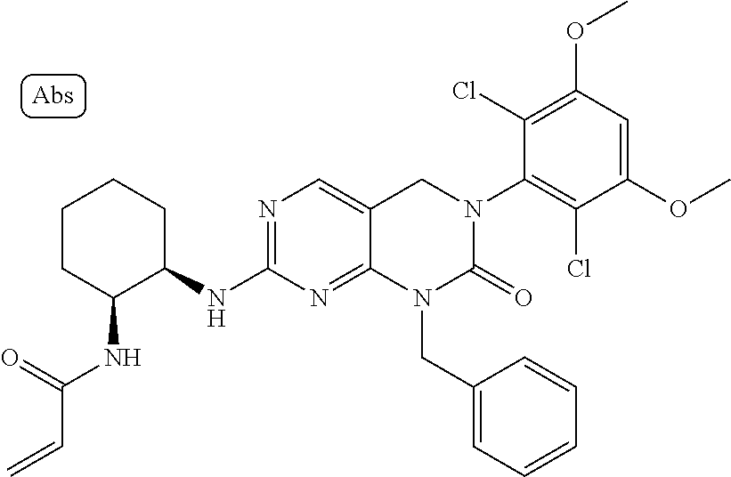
N(C1CCCCC1NC1=NC=C2C(=N1)N(CC1=CC=CC=C1)C(=O)N(C1=C(Cl)C(OC)=CC(OC)=C1Cl)C2)C(C=C)=O
